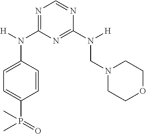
N1=C(N(C2=CC=C(P(=O)(C)C)C=C2)[H])N=C(N([H])CN2CCOCC2)N=C1
